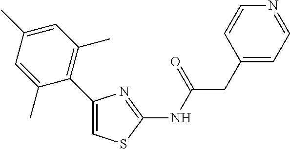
C1(C2=C(C)C=C(C)C=C2C)=CSC(NC(CC2=CC=NC=C2)=O)=N1
